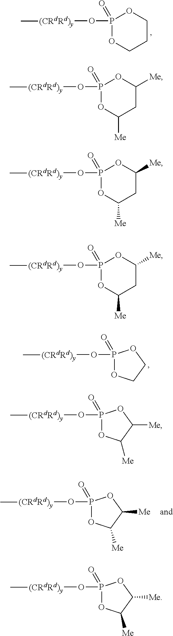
P1(O[(CRdRd)y]C)(=O)OCCCO1.P1(O[(CRdRd)y]C)(=O)OCCO1.P1(O[(CRdRd)y]C)(=O)OC([Me])C([Me])O1.P1(O[(CRdRd)y]C)(=O)OC([Me])CC([Me])O1.P1(O[(CRdRd)y]C)(=O)OC([Me])CC([Me])O1.P1(O[(CRdRd)y]C)(=O)OC([Me])CC([Me])O1.P1(O[(CRdRd)y]C)(=O)OC([Me])C([Me])O1.P1(O[(CRdRd)y]C)(=O)OC([Me])C([Me])O1
